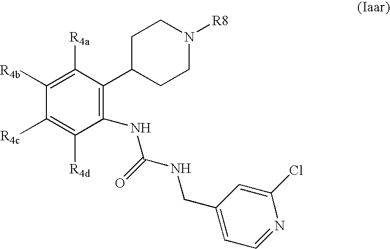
C1([R4b])=C([R4a])C(C2CCN([R8])CC2)=C(NC(NCC2=CC=NC(Cl)=C2)=O)C([R4d])=C1[R4c]
